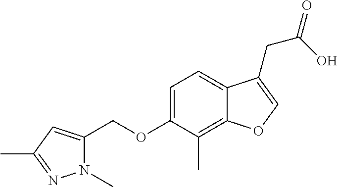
C(OC1=CC=C2C(=C1C)OC=C2CC(O)=O)C1=CC(C)=NN1C
